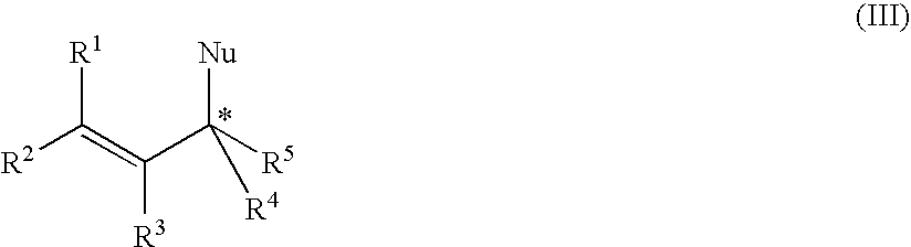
[R2]C(=C(C([R5])([Nu])[R4])[R3])[R1]
